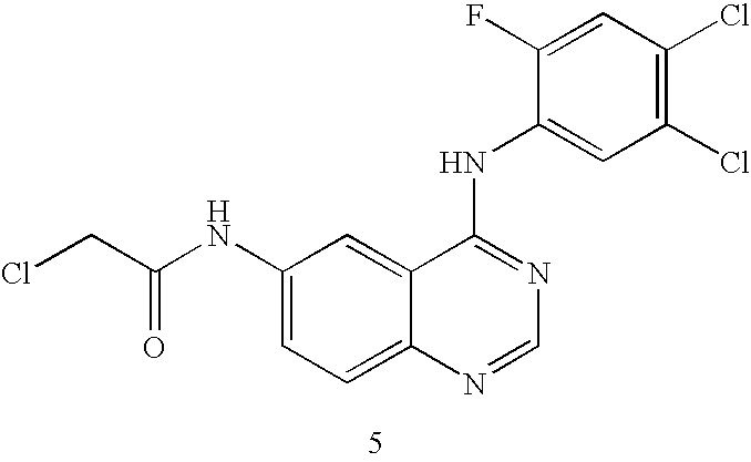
C1(NC(CCl)=O)=CC=C2C(=C1)C(NC1=CC(Cl)=C(Cl)C=C1F)=NC=N2
